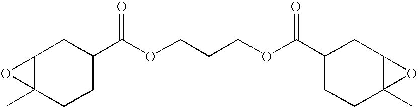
C12C(C)(CCC(C(OCCCOC(=O)C3CCC4(C)C(C3)O4)=O)C1)O2
